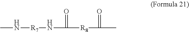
CN[R7]NC([R8]C(C)=O)=O
